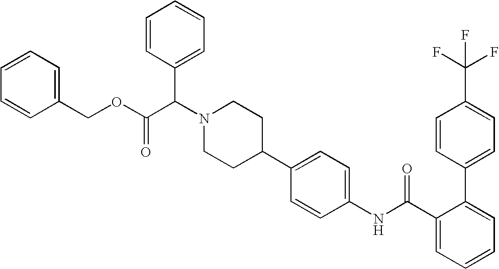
C1(C2=CC=C(NC(C3=CC=CC=C3C3=CC=C(C(F)(F)F)C=C3)=O)C=C2)CCN(C(C(OCC2=CC=CC=C2)=O)C2=CC=CC=C2)CC1
